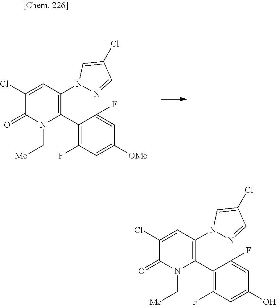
C1(Cl)=CC(N2N=CC(Cl)=C2)=C(C2=C(F)C=C([OMe])C=C2F)N(C[Me])C1=O.C1(Cl)=CC(N2N=CC(Cl)=C2)=C(C2=C(F)C=C(O)C=C2F)N(C[Me])C1=O
